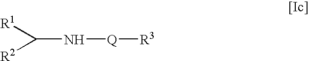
[R1]C([R2])N[Q][R3]
